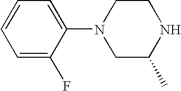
C1=C(F)C(N2CC(C)NCC2)=CC=C1
